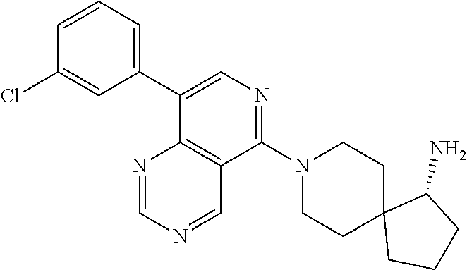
C1=CC=C(C2=CN=C(N3CCC4(CC3)CCCC4N)C3=C2N=CN=C3)C=C1Cl
